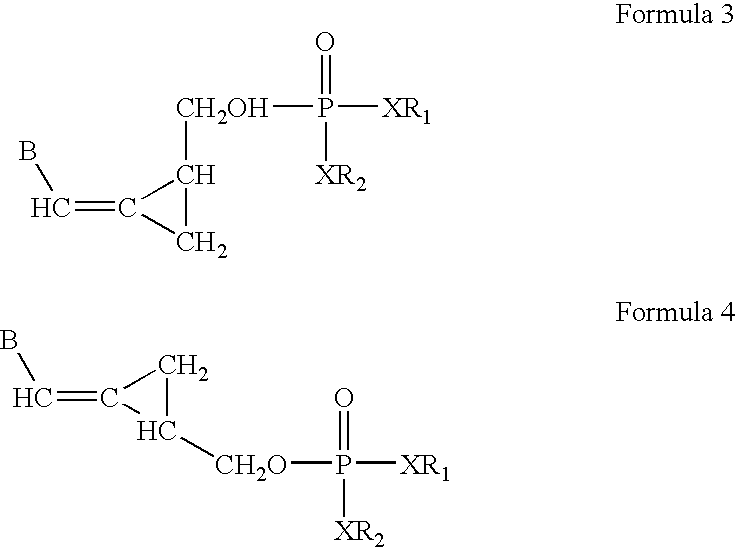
C1(=CB)CC1[CH2OH]P([XR1])(=O)[XR2].C1(=CB)C([CH2O]P([XR1])(=O)[XR2])C1
